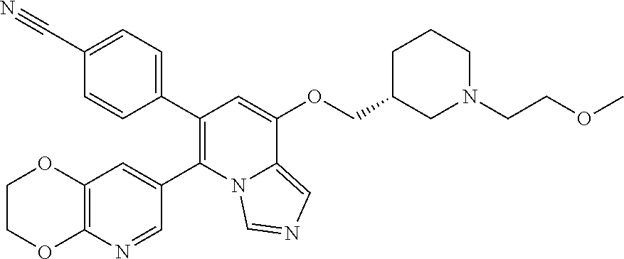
C1(C#N)=CC=C(C2=C(C3=CC4=C(N=C3)OCCO4)N3C(=CN=C3)C(OCC3CN(CCOC)CCC3)=C2)C=C1
